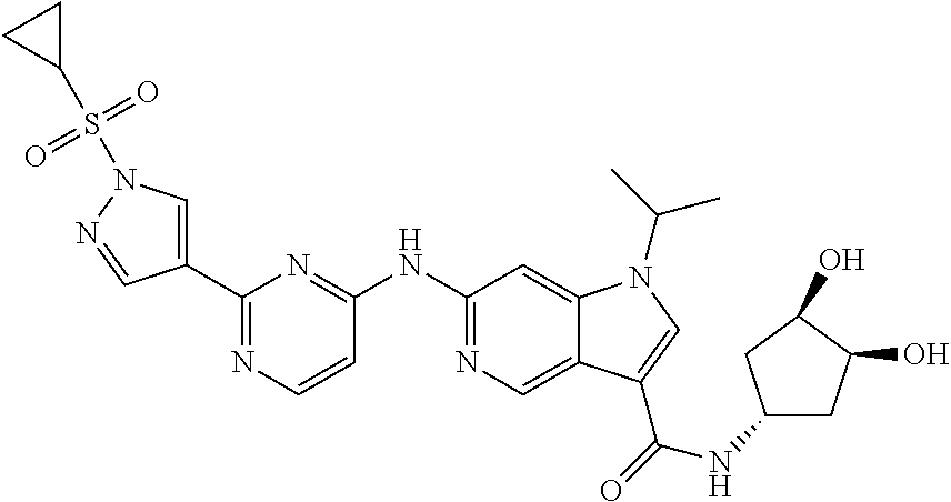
C1(C2=CN(S(C3CC3)(=O)=O)N=C2)=NC=CC(NC2=NC=C3C(=C2)N(C(C)C)C=C3C(=O)NC2CC(O)C(O)C2)=N1
